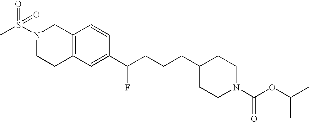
C1(C(CCCC2CCN(C(=O)OC(C)C)CC2)F)=CC2=C(C=C1)CN(S(C)(=O)=O)CC2
